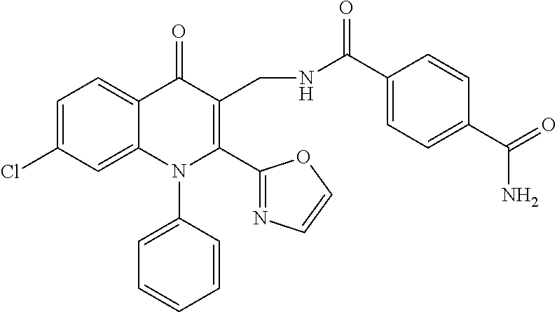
C1=C(Cl)C=C2C(=C1)C(=O)C(CNC(C1=CC=C(C(=O)N)C=C1)=O)=C(C1=NC=CO1)N2C1=CC=CC=C1
